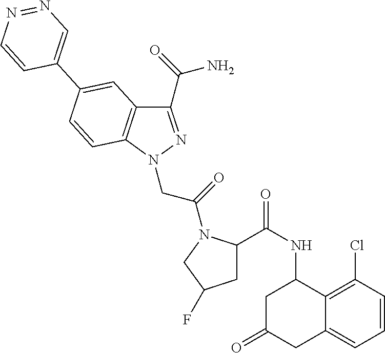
C1=CC(Cl)=C2C(=C1)CC(=O)CC2NC(=O)C1CC(F)CN1C(=O)CN1C2=C(C(C(=O)N)=N1)C=C(C1=CN=NC=C1)C=C2
